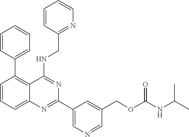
C1=CC=C2C(=C1C1=CC=CC=C1)C(NCC1=NC=CC=C1)=NC(C1=CN=CC(COC(NC(C)C)=O)=C1)=N2
